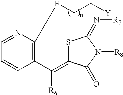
S1C(=C(C2=C([E]CC[Y])N=CC=C2)[R6])C(=O)N([R8])C1=N[R7]
